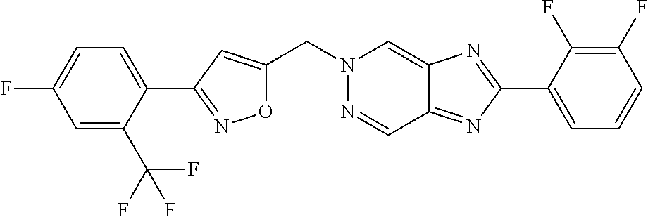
C1=C(C(F)(F)F)C(C2=NOC(CN3N=CC4=NC(C5=CC=CC(F)=C5F)=NC4=C3)=C2)=CC=C1F
